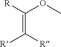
[R]C(=C([R])[R])OC
